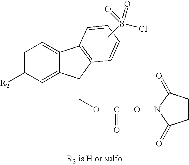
CS(Cl)(=O)=O.C1=C([R2])C=C2C(=C1)C1=C(C2COC(=O)ON2C(=O)CCC2=O)C=CC=C1
